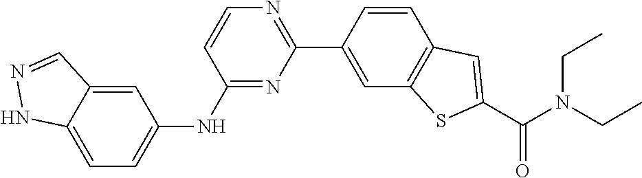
C12=CC=C(NC3=NC(C4=CC5=C(C=C4)C=C(C(N(CC)CC)=O)S5)=NC=C3)C=C1C=NN2
